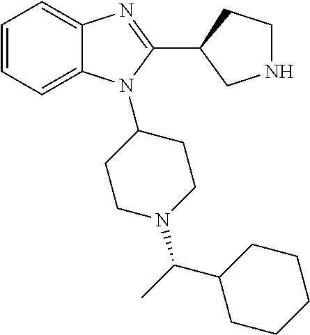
C1=CC=C2C(=C1)N=C(C1CNCC1)N2C1CCN(C(C2CCCCC2)C)CC1
